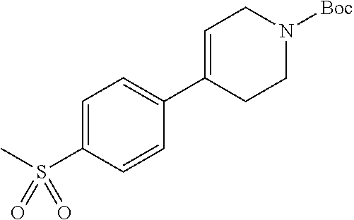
C1=C(S(C)(=O)=O)C=CC(C2=CCN([Boc])CC2)=C1
